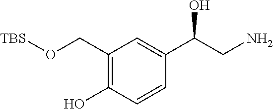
C1(CO[TBS])=C(O)C=CC(C(O)CN)=C1
